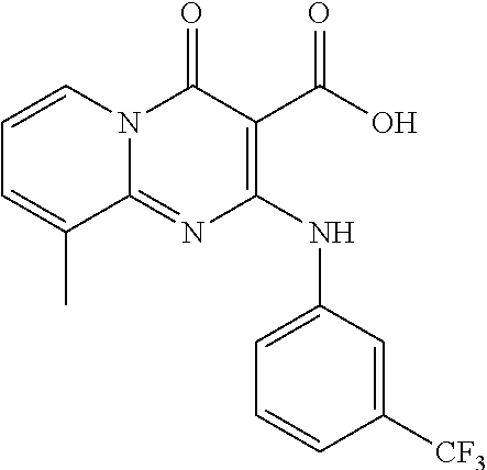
C1=CC([CF3])=CC(NC2=C(C(O)=O)C(=O)N3C(=N2)C(C)=CC=C3)=C1
